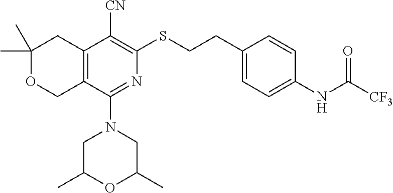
C1(C)(C)OCC2=C(C1)C([CN])=C(SCCC1=CC=C(NC([CF3])=O)C=C1)N=C2N1CC(C)OC(C)C1
